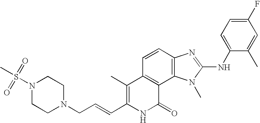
C1(C)=C(C=CCN2CCN(S(C)(=O)=O)CC2)NC(=O)C2=C1C=CC1=C2N(C)C(NC2=CC=C(F)C=C2C)=N1
